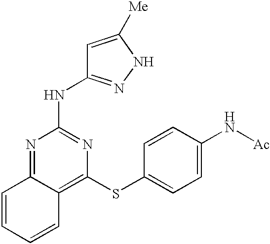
C1=CC=CC2=C(SC3=CC=C(N[Ac])C=C3)N=C(NC3=NNC([Me])=C3)N=C12
